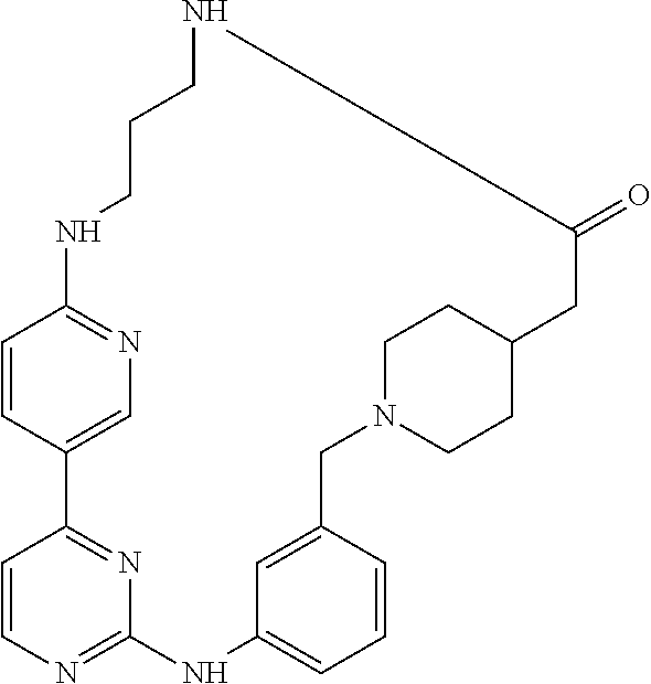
C1=CC2=CN=C1NCCCNC(=O)CC1CCN(CC3=CC(=CC=C3)NC3=NC=CC2=N3)CC1
